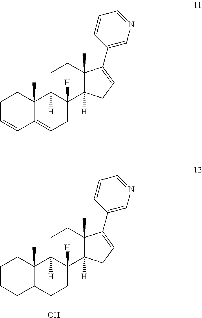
C1C2([H])C([H])(C3([H])C(C)(C1)C(C1=CN=CC=C1)=CC3)CC=C1C2(C)CCC=C1.C1C2([H])C([H])(C3([H])C(C)(C1)C(C1=CN=CC=C1)=CC3)CC(O)C13C2(C)CCC1C3
